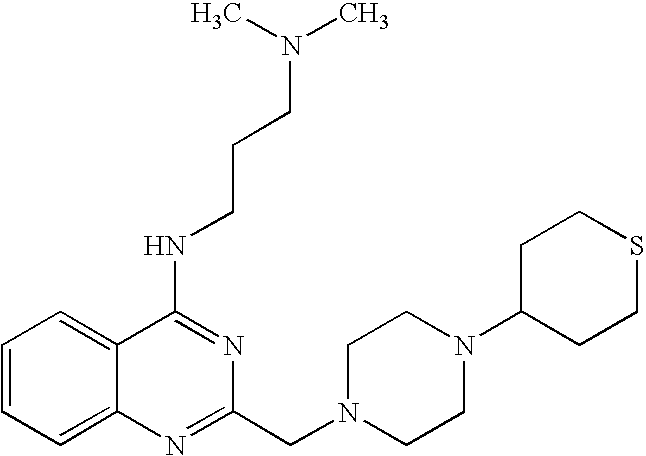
C1=CC=C2C(=C1)C(NCCCN(C)C)=NC(CN1CCN(C3CCSCC3)CC1)=N2
